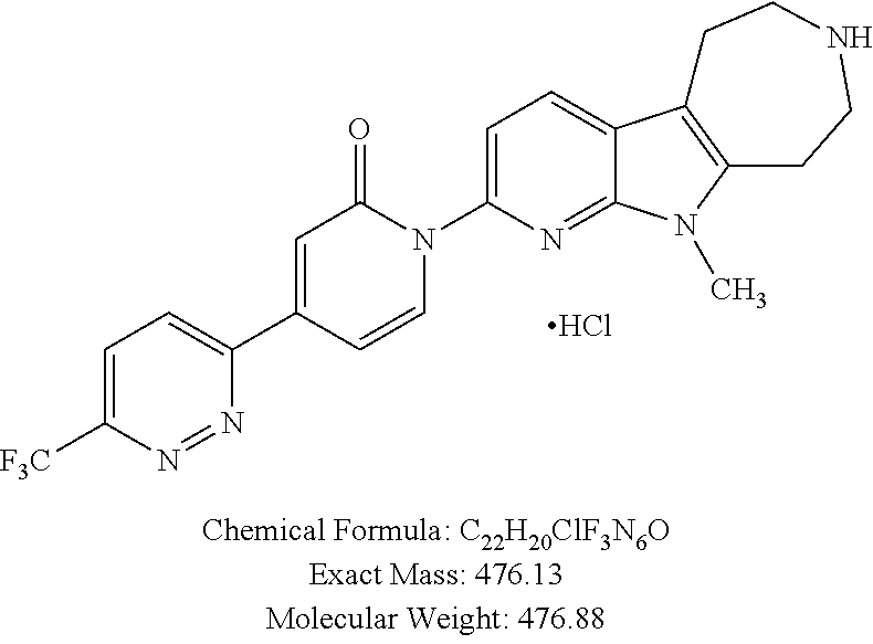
C1=C([F3C])N=NC(C2=CC(=O)N(C3=CC=C4C(=N3)N(C)C3=C4CCNCC3)C=C2)=C1.Cl
